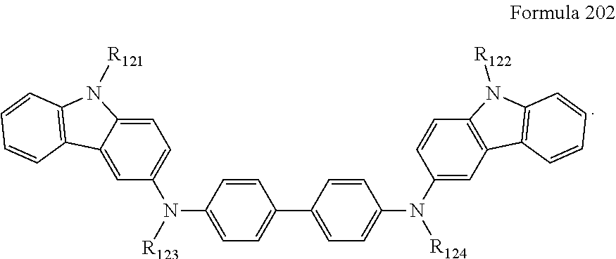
C1=C2C(=CC(N(C3=CC=C(C4=CC=C(N([R124])C5=CC6=C(C=C5)N([R122])C5=C6C=CC=C5)C=C4)C=C3)[R123])=C1)C1=C(N2[R121])C=CC=C1
